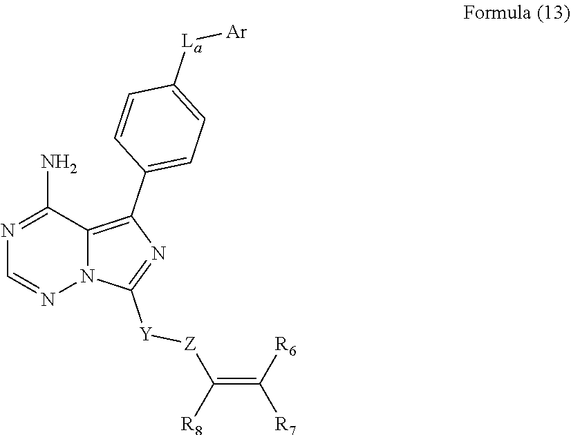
N1=C(N)C2=C(C3=CC=C([La][Ar])C=C3)N=C([Y][Z]C(=C([R7])[R6])[R8])N2N=C1
